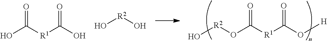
[R1](C(O[H])=O)C(O[R2]O)=O.C([R1]C(O)=O)(O)=O.O[R2]O
